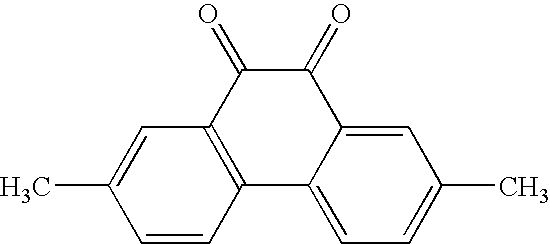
C1=CC2=C(C=C1C)C(=O)C(=O)C1=CC(C)=CC=C21
